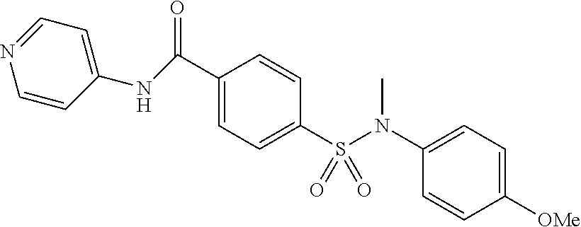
N(C(C1=CC=C(S(=O)(=O)N(C2=CC=C([OMe])C=C2)C)C=C1)=O)C1=CC=NC=C1
